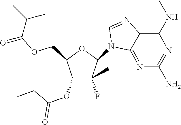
C1(N2C3=NC(N)=NC(NC)=C3N=C2)C(F)(C)C(OC(CC)=O)C(COC(=O)C(C)C)O1
